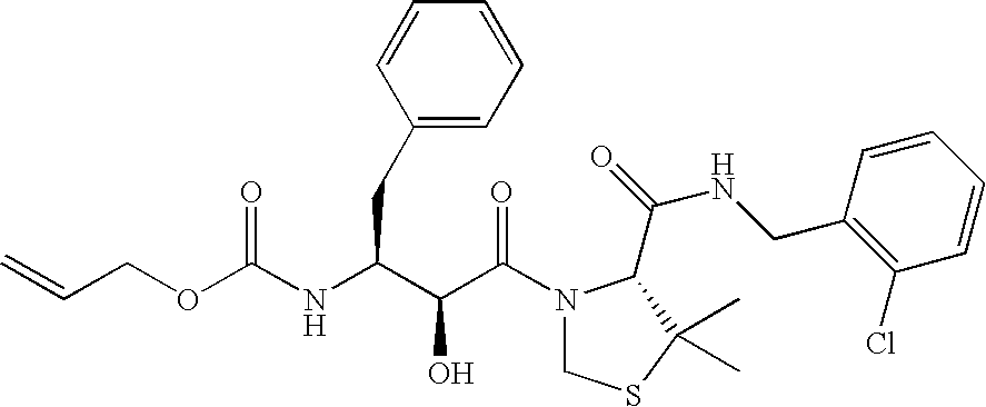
C(=C)COC(NC(C(C(=O)N1CSC(C)(C)C1C(NCC1=C(Cl)C=CC=C1)=O)O)CC1=CC=CC=C1)=O
